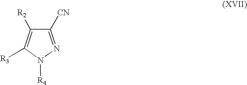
C1([CN])=NN([R4])C([R3])=C1[R2]
